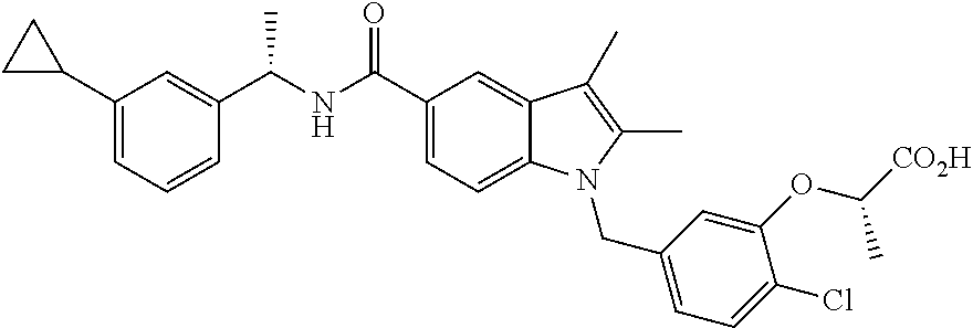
C1(C2CC2)=CC=CC(C(NC(C2=CC=C3C(=C2)C(C)=C(C)N3CC2=CC=C(Cl)C(OC(C)[CO2H])=C2)=O)C)=C1
